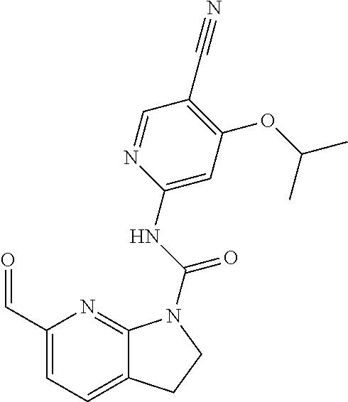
C1(C=O)=CC=C2C(=N1)N(C(NC1=CC(OC(C)C)=C(C#N)C=N1)=O)CC2
